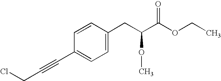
ClCC#CC1=CC=C(CC(C(OCC)=O)OC)C=C1
